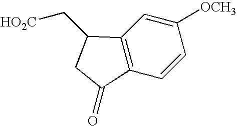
C12=C(C=CC([OCH3])=C1)C(=O)CC2C[HO2C]
